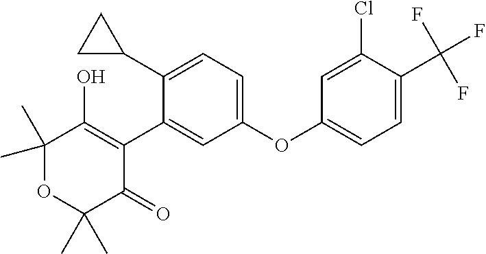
C1(C2CC2)=CC=C(OC2=CC=C(C(F)(F)F)C(Cl)=C2)C=C1C1=C(O)C(C)(C)OC(C)(C)C1=O
